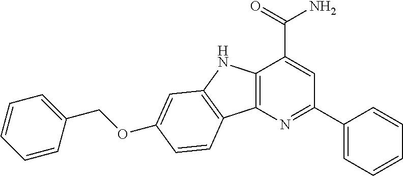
C1(COC2=CC3=C(C4=C(N3)C(C(=O)N)=CC(C3=CC=CC=C3)=N4)C=C2)=CC=CC=C1
